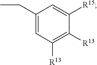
C1(CC)=CC([R13])=C([R13])C([R15])=C1
